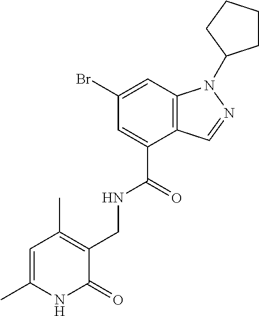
C1(Br)=CC2=C(C(C(=O)NCC3=C(C)C=C(C)NC3=O)=C1)C=NN2C1CCCC1
